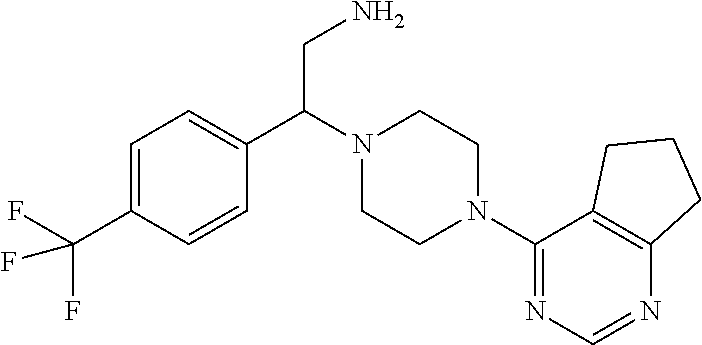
C1=C(C(F)(F)F)C=CC(C(CN)N2CCN(C3=NC=NC4=C3CCC4)CC2)=C1
